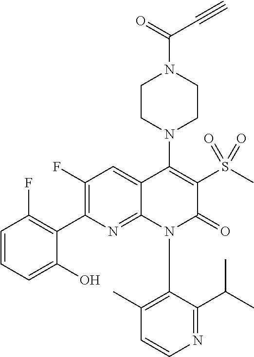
C1=CN=C(C(C)C)C(N2C(=O)C(S(C)(=O)=O)=C(N3CCN(C(C#C)=O)CC3)C3=CC(F)=C(C4=C(F)C=CC=C4O)N=C23)=C1C
